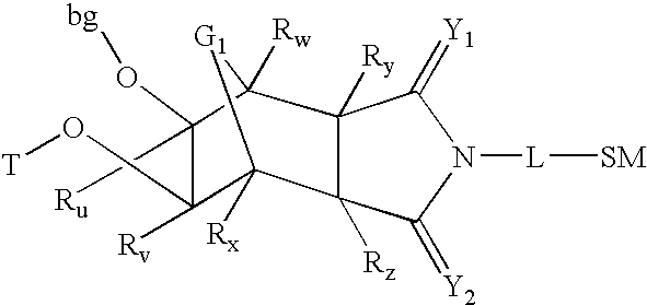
C12([Rx])[G1]C([Rw])(C(O[bg])(C[Ru])C1([Rv])O[T])C1([Ry])C2([Rz])C(=[Y2])N([L][SM])C1=[Y1]
